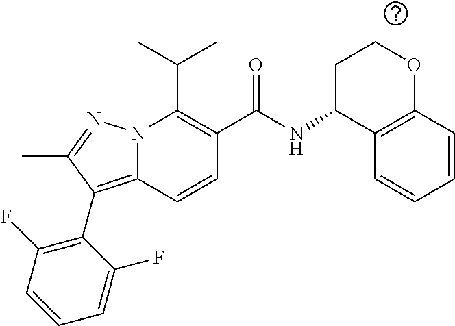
N12C(=C(C3=C(F)C=CC=C3F)C(C)=N1)C=CC(C(=O)NC1C3=C(OCC1)C=CC=C3)=C2C(C)C
